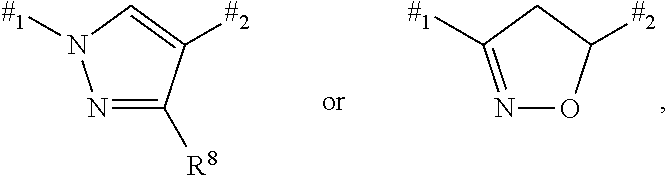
C1([#2])=CN([#1])N=C1[R8].C1([#2])CC([#1])=NO1
